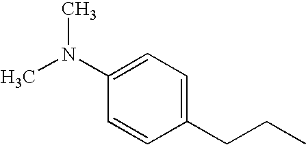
C1=C(N(C)C)C=CC(CCC)=C1
